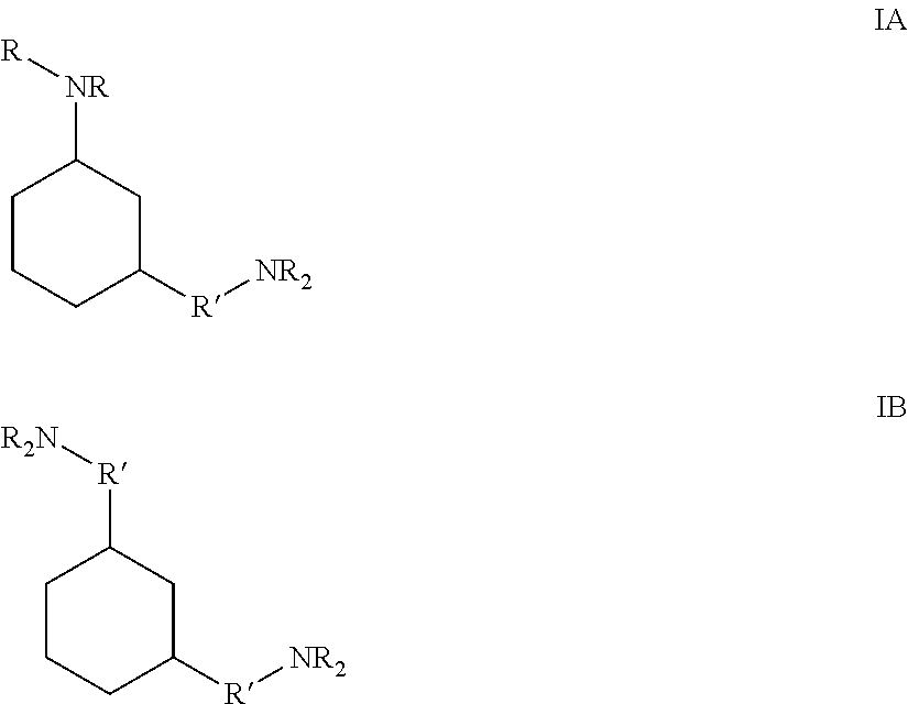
C1CCC([R][NR2])CC1[NR][R].C1CCC([R][NR2])CC1[R][R2N]
